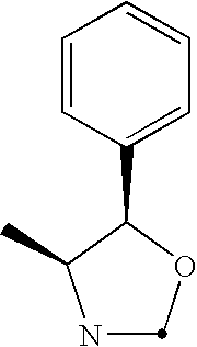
N1COC(C2=CC=CC=C2)C1C
